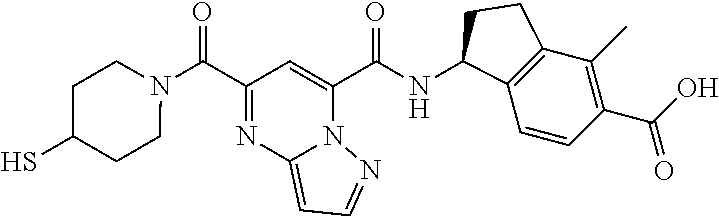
C(C1=NC2=CC=NN2C(C(NC2C3=C(C(C)=C(C(O)=O)C=C3)CC2)=O)=C1)(=O)N1CCC(S)CC1
